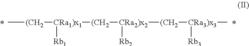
C[(CH2][CRa1)x1]([(CH2][CRa2)x2]([(CH2][CRa3)x3](C)[Rb3])[Rb2])[Rb1]
